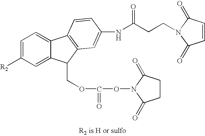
C1=C([R2])C=C2C(=C1)C1=C(C2COC(=O)ON2C(=O)CCC2=O)C=C(NC(CCN2C(=O)C=CC2=O)=O)C=C1
